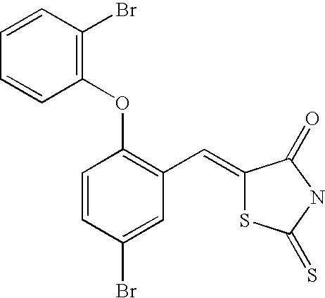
C1(OC2=C(C=C3SC(=S)NC3=O)C=C(Br)C=C2)=C(Br)C=CC=C1
